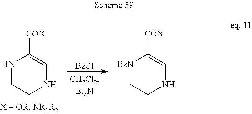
[BzCl].N1CCNC=C1[COX].[BzN]1CCNC=C1[COX]
